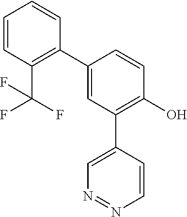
C1(C2=C(C(F)(F)F)C=CC=C2)=CC(C2=CN=NC=C2)=C(O)C=C1
